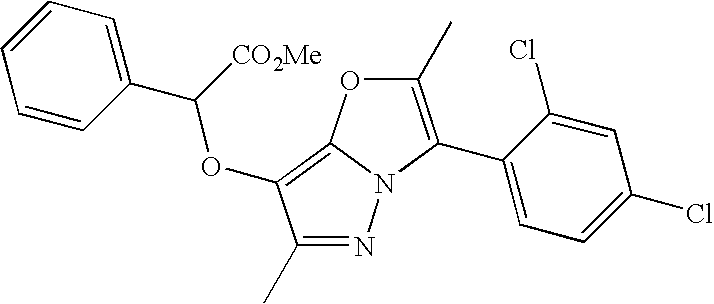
N1=C(C)C(OC(C2=CC=CC=C2)[CO2Me])=C2N1C(C1=CC=C(Cl)C=C1Cl)=C(C)O2
